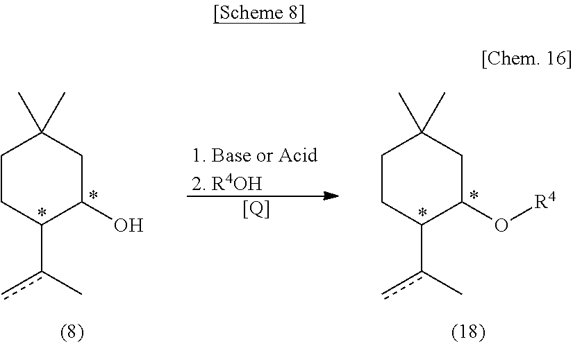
C1CC(c(C)c)C(O)CC1(C)C.[[Q]].[1. Base or Acid2. R4OH].C1CC(c(C)c)C(O[R4])CC1(C)C
